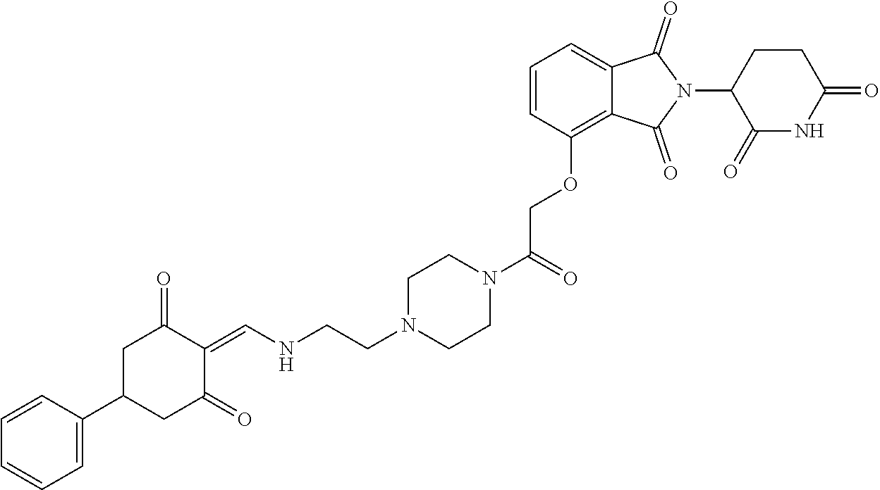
C1=C(C2CC(=O)C(=CNCCN3CCN(C(COC4=C5C(=CC=C4)C(=O)N(C4C(=O)NC(=O)CC4)C5=O)=O)CC3)C(=O)C2)C=CC=C1
